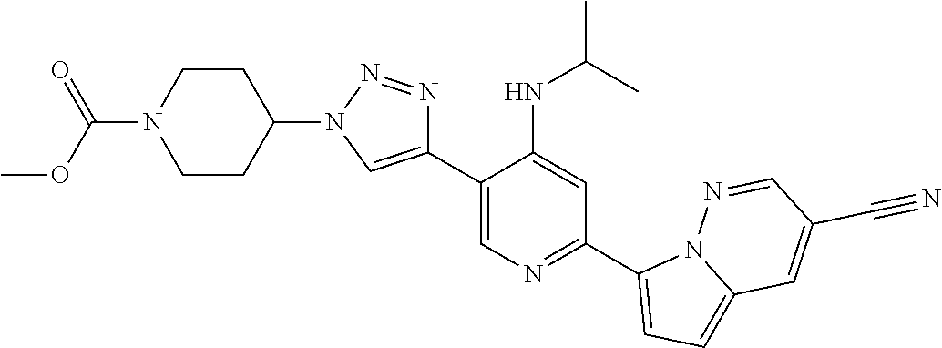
C1(C2=CN(C3CCN(C(=O)OC)CC3)N=N2)=CN=C(C2=CC=C3N2N=CC(C#N)=C3)C=C1NC(C)C
